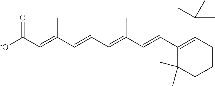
[-O]C(C=C(C=CC=C(C=CC1=C(C(C)(C)C)CCCC1(C)C)C)C)=O
